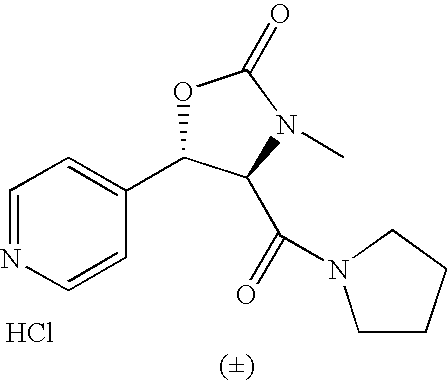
C1=NC=CC(C2OC(=O)N(C)C2C(=O)N2CCCC2)=C1.Cl
